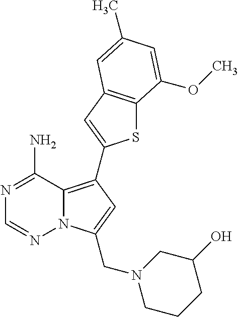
C12=C(C3=CC4=C(S3)C(OC)=CC(C)=C4)C=C(CN3CCCC(O)C3)N1N=CN=C2N
